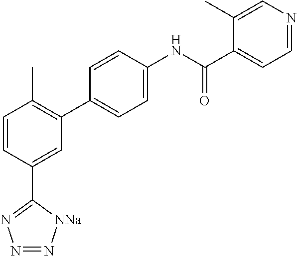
C1=CC(C2=NN=N[NNa]2)=CC(C2=CC=C(NC(C3=CC=NC=C3C)=O)C=C2)=C1C
